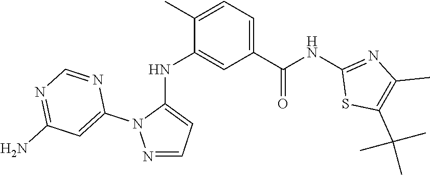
N1=CC=C(NC2=CC(C(NC3=NC(C)=C(C(C)(C)C)S3)=O)=CC=C2C)N1C1=CC(N)=NC=N1
